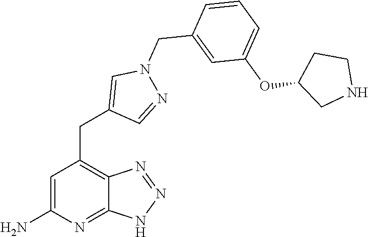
C1=C(N)N=C2C(=C1CC1=CN(CC3=CC(OC4CNCC4)=CC=C3)N=C1)N=NN2
